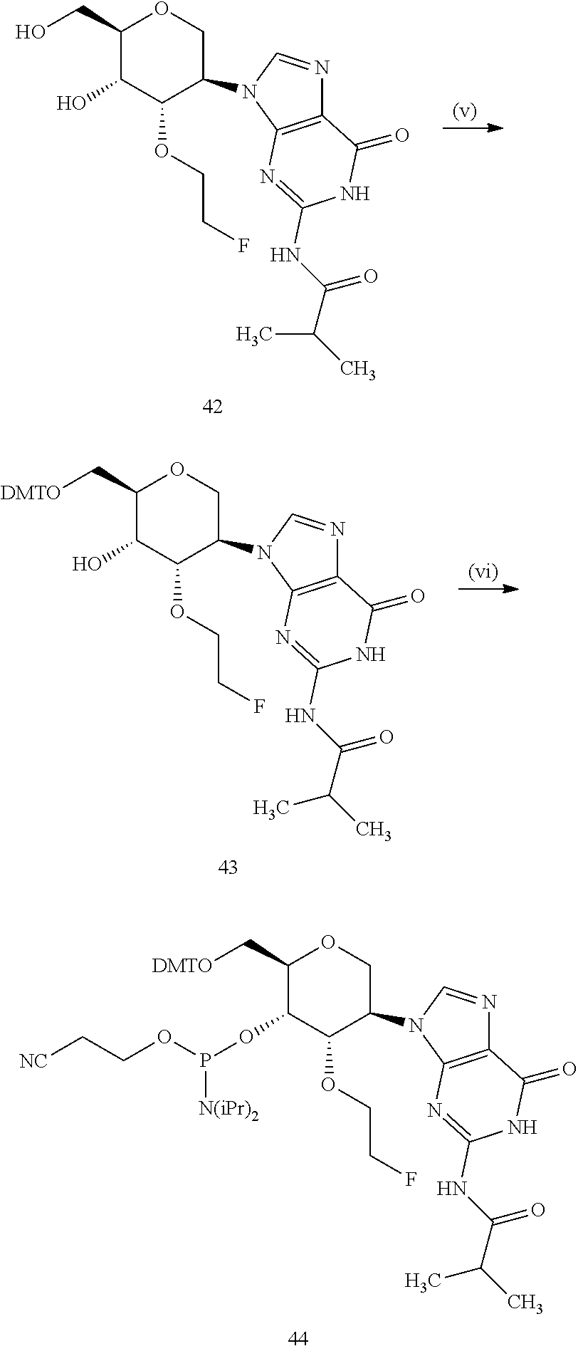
O(C1C(C[DMTO])OCC(N2C=NC3=C2N=C(NC(C(C)C)=O)NC3=O)C1OCCF)P([N(iPr)2])OCC[NC].OC1C(CO)OCC(N2C=NC3=C2N=C(NC(C(C)C)=O)NC3=O)C1OCCF.OC1C(C[DMTO])OCC(N2C=NC3=C2N=C(NC(C(C)C)=O)NC3=O)C1OCCF
